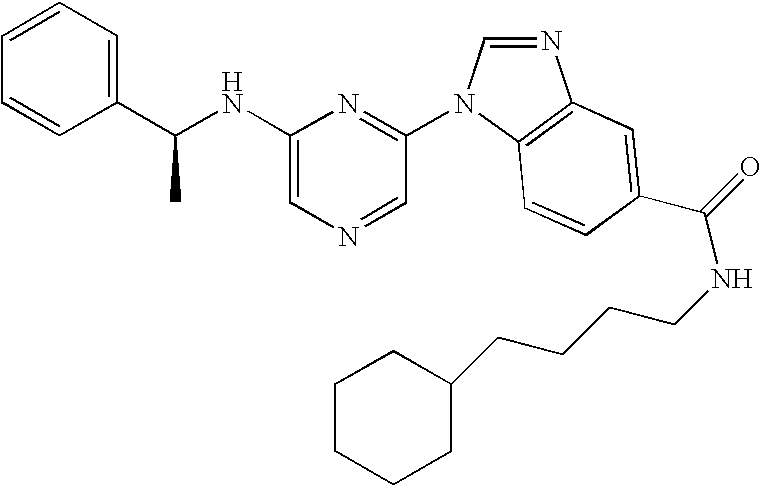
C1(NC(C2=CC=CC=C2)C)=CN=CC(N2C=NC3=C2C=CC(C(=O)NCCCCC2CCCCC2)=C3)=N1
